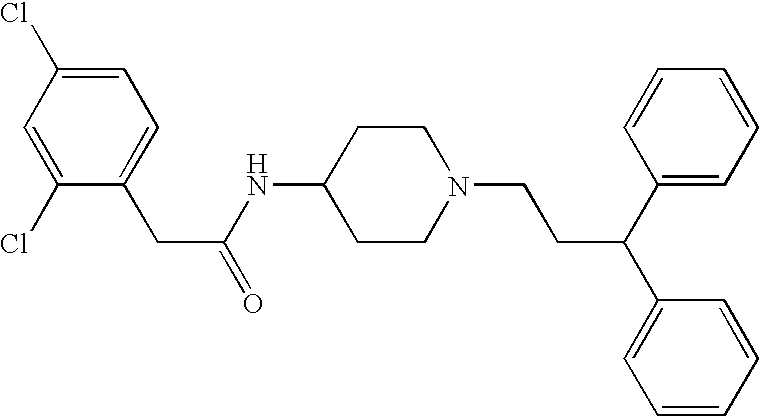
C1(NC(CC2=CC=C(Cl)C=C2Cl)=O)CCN(CCC(C2=CC=CC=C2)C2=CC=CC=C2)CC1
